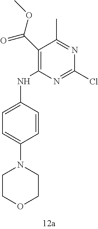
C1(NC2=C(C(OC)=O)C(C)=NC(Cl)=N2)=CC=C(N2CCOCC2)C=C1
